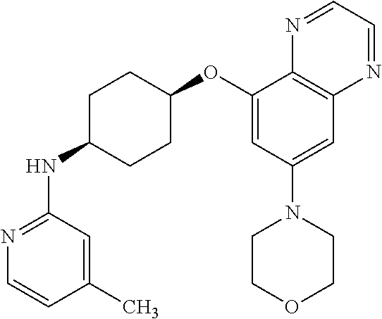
C1(C)=CC(NC2CCC(OC3=CC(N4CCOCC4)=CC4=C3N=CC=N4)CC2)=NC=C1
